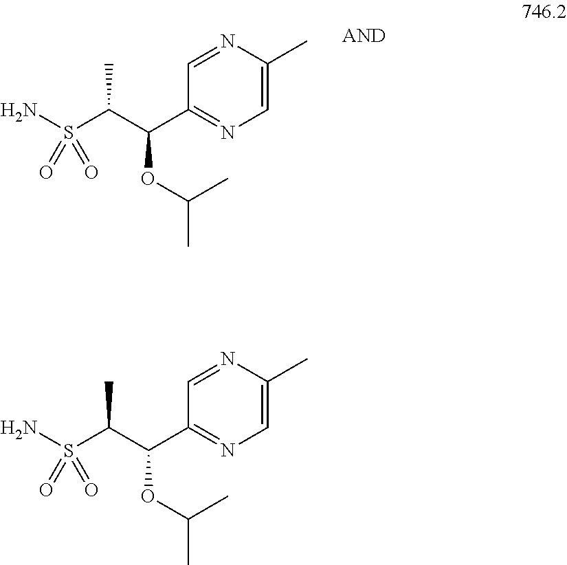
NS(C(C(C1=NC=C(C)N=C1)OC(C)C)C)(=O)=O.NS(C(C(C1=NC=C(C)N=C1)OC(C)C)C)(=O)=O
